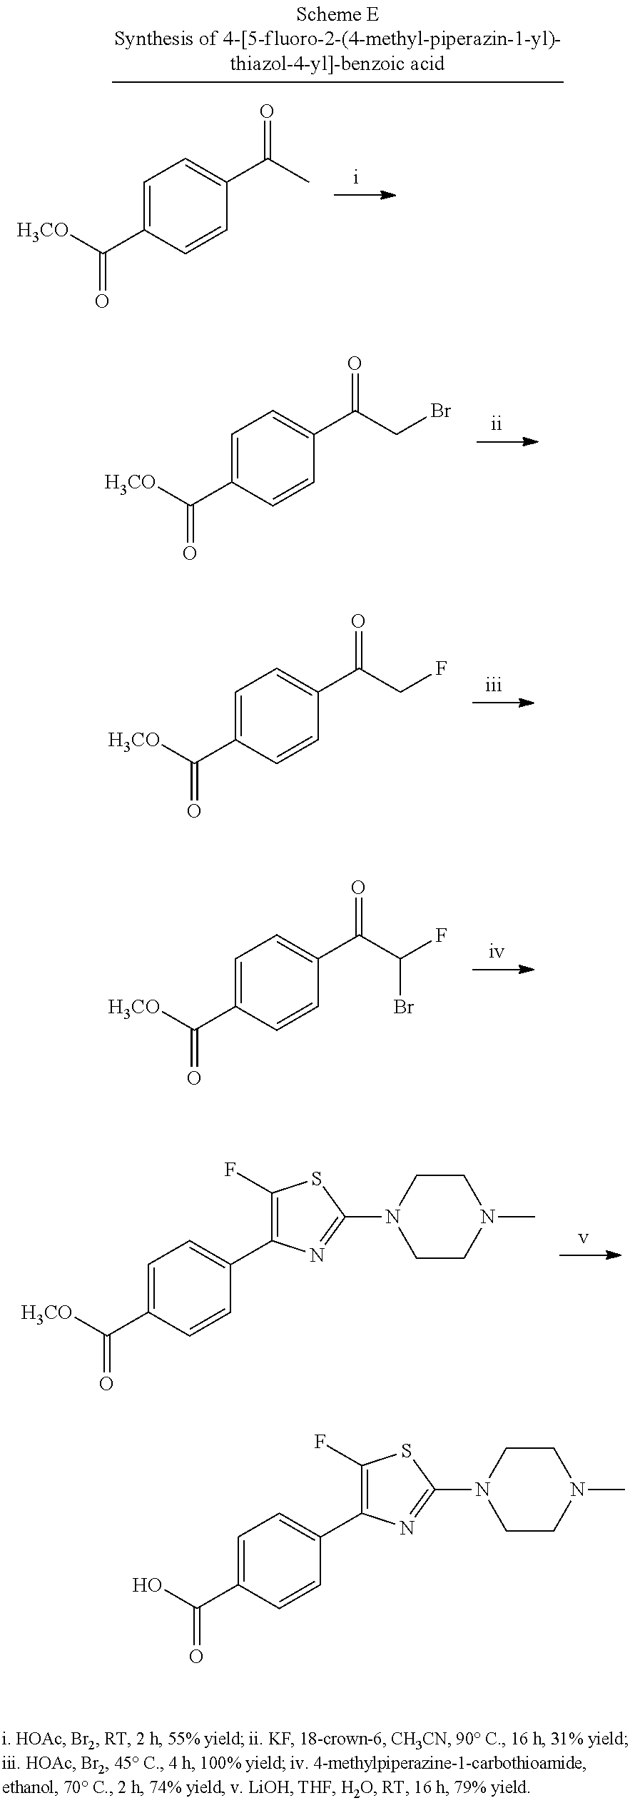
C1=C(C([H3CO])=O)C=CC(C(C)=O)=C1.C1=C(C([H3CO])=O)C=CC(C(CBr)=O)=C1.C1=C(C([H3CO])=O)C=CC(C(CF)=O)=C1.C1=C(C([H3CO])=O)C=CC(C(C(F)Br)=O)=C1.C1=C(C([H3CO])=O)C=CC(C2=C(F)SC(N3CCN(C)CC3)=N2)=C1.C1=C(C(O)=O)C=CC(C2=C(F)SC(N3CCN(C)CC3)=N2)=C1
